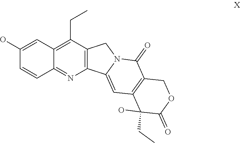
C1=CC2=NC3=C(C(CC)=C2C=C1O)CN1C3=CC2=C(C1=O)COC(=O)C2(O)CC
